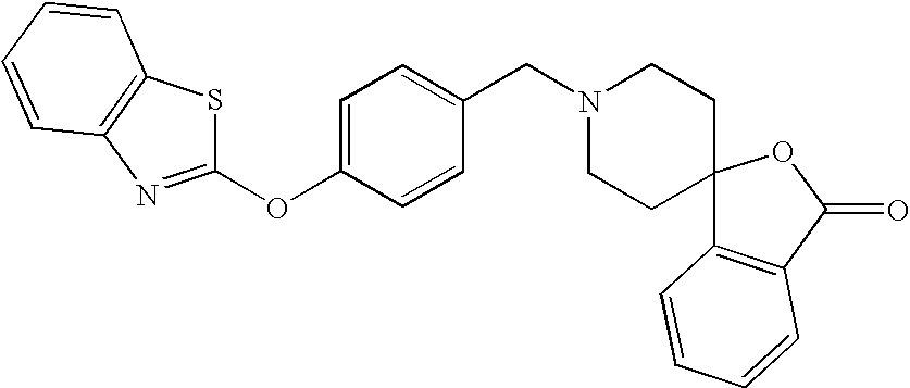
C1=C(OC2=NC3=C(S2)C=CC=C3)C=CC(CN2CCC3(CC2)C2=C(C(=O)O3)C=CC=C2)=C1
